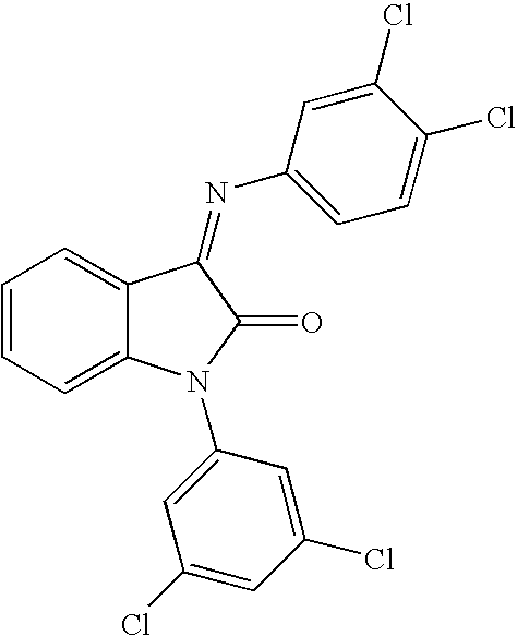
C1=CC=C2C(=C1)C(=NC1=CC=C(Cl)C(Cl)=C1)C(=O)N2C1=CC(Cl)=CC(Cl)=C1
